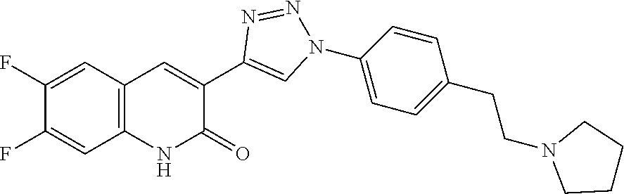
C1(F)=CC2=C(C=C1F)C=C(C1=CN(C3=CC=C(CCN4CCCC4)C=C3)N=N1)C(=O)N2
